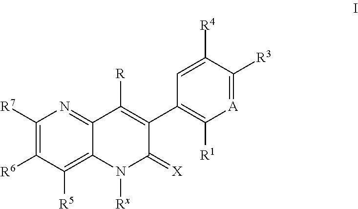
C1([R7])=C([R6])C([R5])=C2C(=N1)C([R])=C(C1=C([R1])[A]=C([R3])C([R4])=C1)C(=[X])N2[Rx]
